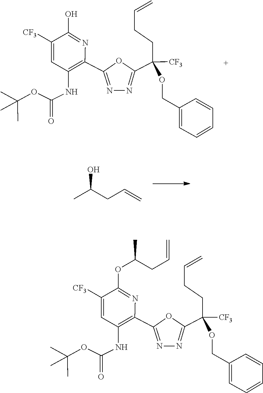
N1=C(C2=C(NC(OC(C)(C)C)=O)C=C([CF3])C(O)=N2)OC(C(CCC=C)(OCC2=CC=CC=C2)[CF3])=N1.OC(CC=C)C.N1=C(C2=C(NC(OC(C)(C)C)=O)C=C([CF3])C(OC(C)CC=C)=N2)OC(C(CCC=C)(OCC2=CC=CC=C2)[CF3])=N1
